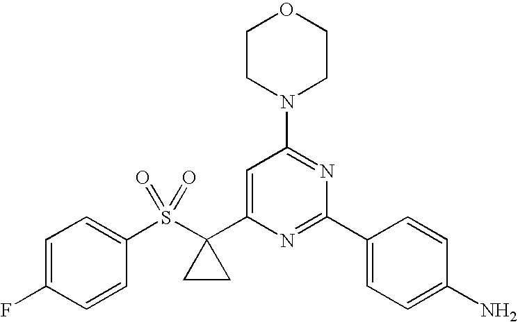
C1(S(=O)(=O)C2(C3=CC(N4CCOCC4)=NC(C4=CC=C(N)C=C4)=N3)CC2)=CC=C(F)C=C1
